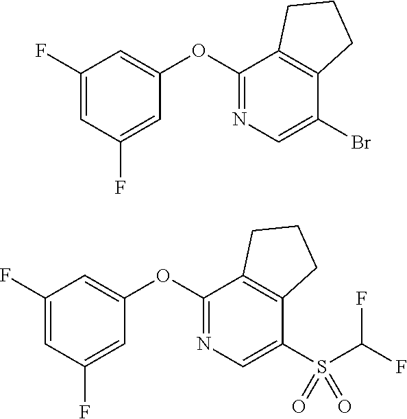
C1(F)=CC(F)=CC(OC2=NC=C(Br)C3=C2CCC3)=C1.C1(F)=CC(F)=CC(OC2=NC=C(S(C(F)F)(=O)=O)C3=C2CCC3)=C1
